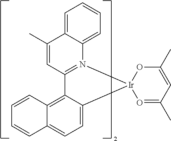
C12=CC=CC=C1N1=C(C=C2C)C2=C3C(=CC=C2[Ir]12OC(C)=CC(C)=O2)C=CC=C3
